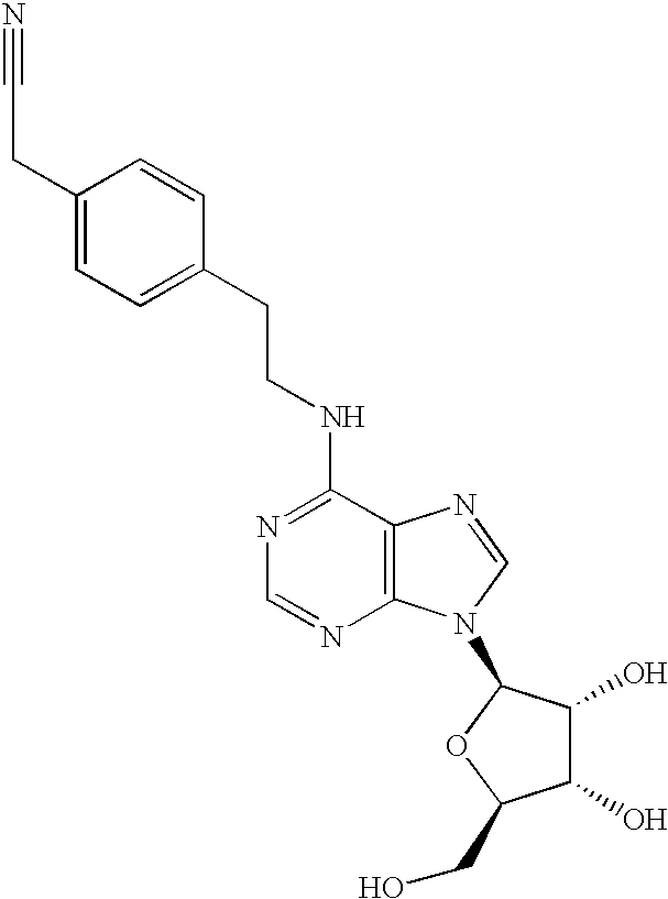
C1(NCCC2=CC=C(CC#N)C=C2)=NC=NC2=C1N=CN2C1C(O)C(O)C(CO)O1
